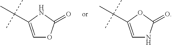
C1=C(C(C)(C)C)NC(=O)O1.C1=C(C(C)(C)C)OC(=O)N1
